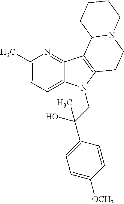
C1(C)=CC=C2C(=N1)C1=C(N2CC(C2=CC=C([OCH3])C=C2)(O)C)CCN2C1CCCC2
